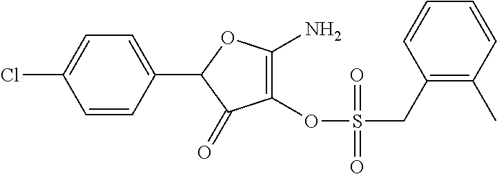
C1(OS(=O)(CC2=C(C)C=CC=C2)=O)=C(N)OC(C2=CC=C(Cl)C=C2)C1=O
